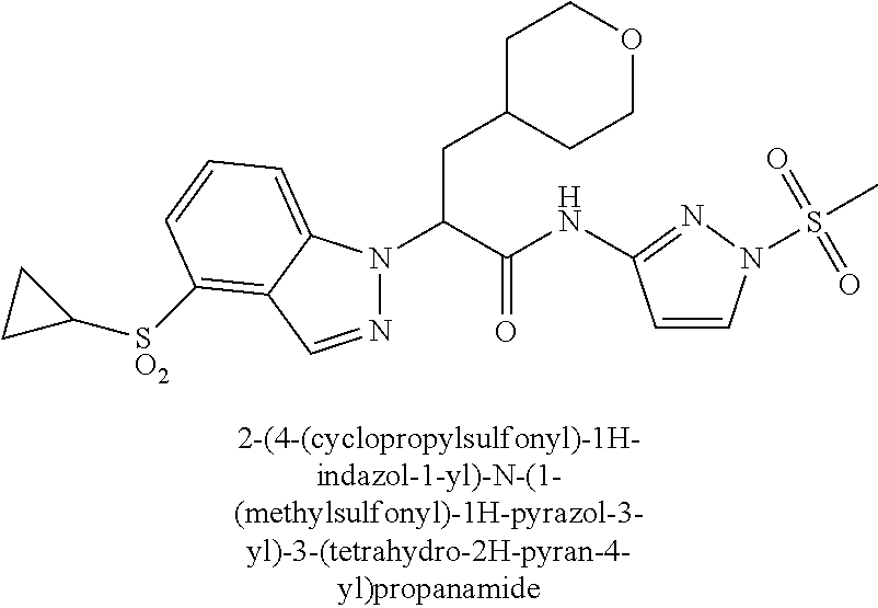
C1C(CC(N2N=CC3=C([SO2]C4CC4)C=CC=C23)C(NC2=NN(S(=O)(=O)C)C=C2)=O)CCOC1
